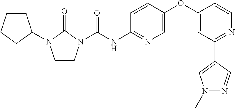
C1CN(C(NC2=NC=C(OC3=CC(C4=CN(C)N=C4)=NC=C3)C=C2)=O)C(=O)N1C1CCCC1
